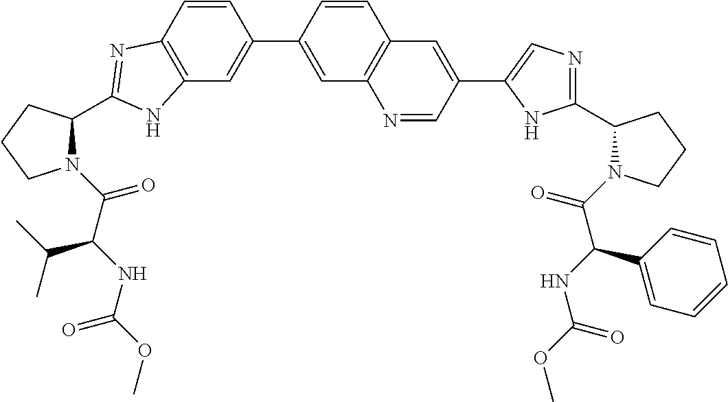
C12=C(C=C(C3=CC4=C(C=C3)C=C(C3=CN=C(C5N(C(=O)C(C6=CC=CC=C6)NC(=O)OC)CCC5)N3)C=N4)C=C1)NC(C1N(C(=O)C(NC(=O)OC)C(C)C)CCC1)=N2
